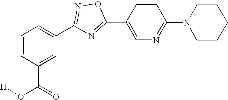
C1=CC(C(=O)O[H])=CC(C2=NOC(C3=CN=C(N4CCCCC4)C=C3)=N2)=C1
